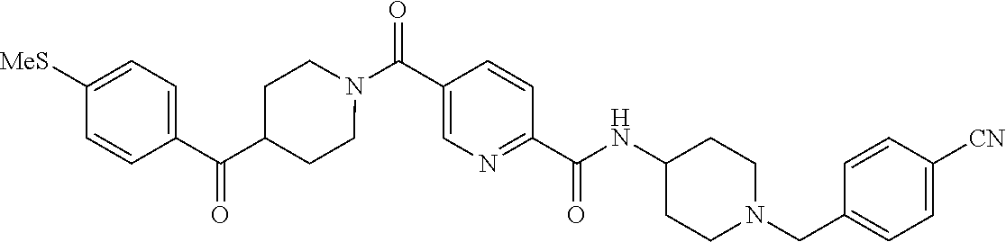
N(C(C1=NC=C(C(=O)N2CCC(C(C3=CC=C([SMe])C=C3)=O)CC2)C=C1)=O)C1CCN(CC2=CC=C([CN])C=C2)CC1
